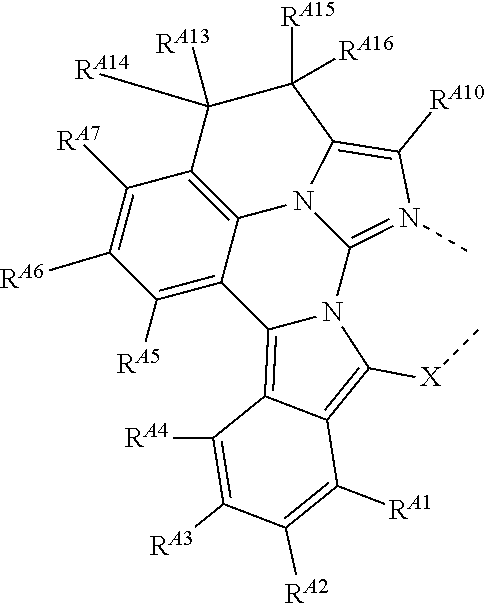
C1([RA7])=C([RA6])C([RA5])=C2C3=C1C([RA14])([RA13])C([RA15])([RA16])C1=C([RA10])N(C)=C(N4C2=C2C(=C4[X]C)C([RA1])=C([RA2])C([RA3])=C2[RA4])N31
